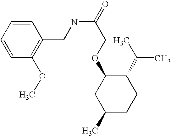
O(C1CC(C)CCC1C(C)C)CC(NCC1=C(OC)C=CC=C1)=O
